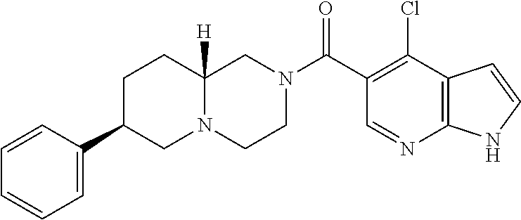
C12=C(C(Cl)=C(C(N3CCN4C([H])(C3)CCC(C3=CC=CC=C3)C4)=O)C=N1)C=CN2
